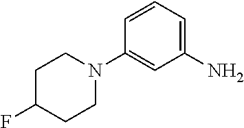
C1=CC=C(N)C=C1N1CCC(F)CC1
